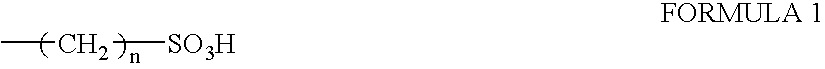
CC[SO3H]
